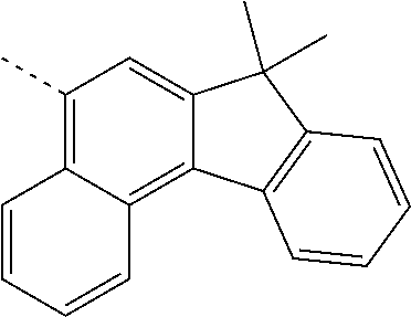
C1(C)=C2C(=C3C(=C1)C(C)(C)C1=C3C=CC=C1)C=CC=C2
